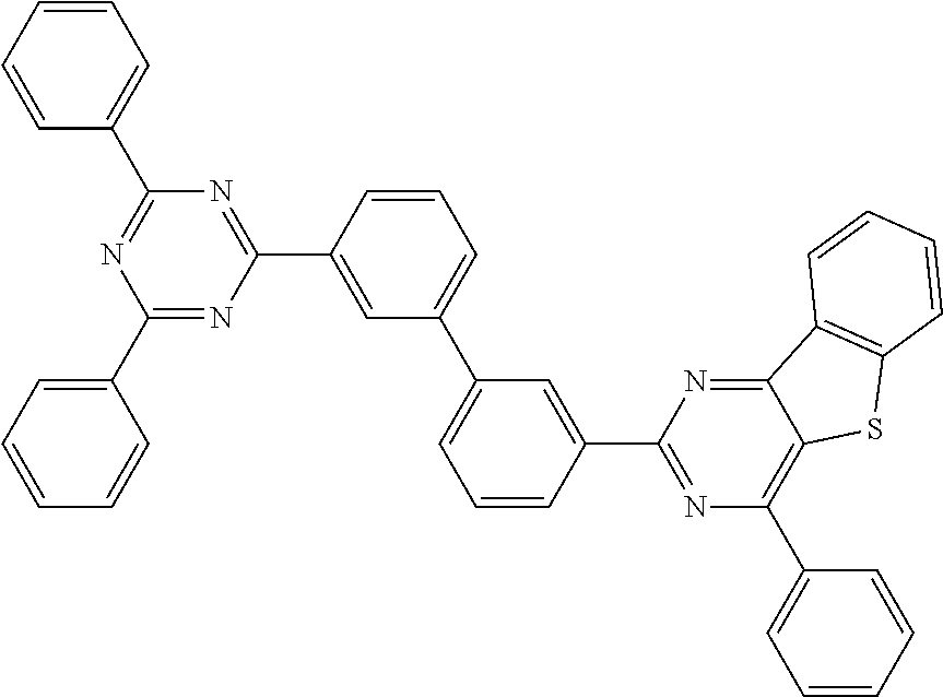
C1(C2=CC=CC=C2)=NC(C2=CC(C3=CC=CC(C4=NC(C5=CC=CC=C5)=C5C(=N4)C4=C(S5)C=CC=C4)=C3)=CC=C2)=NC(C2=CC=CC=C2)=N1
